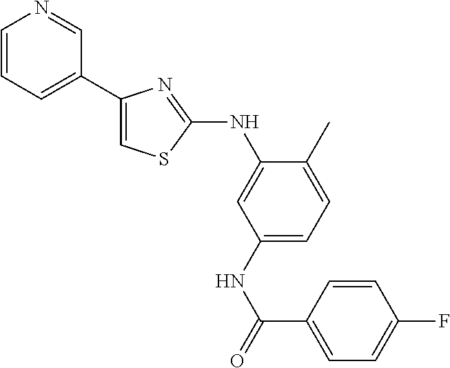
C1=CC=C(C2=CSC(NC3=CC(NC(C4=CC=C(F)C=C4)=O)=CC=C3C)=N2)C=N1
